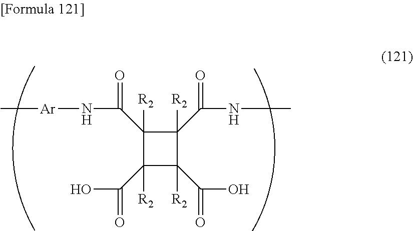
C1(C(O)=O)([R2])C(C(O)=O)([R2])C(C(NC)=O)([R2])C1(C(N[Ar]C)=O)[R2]
